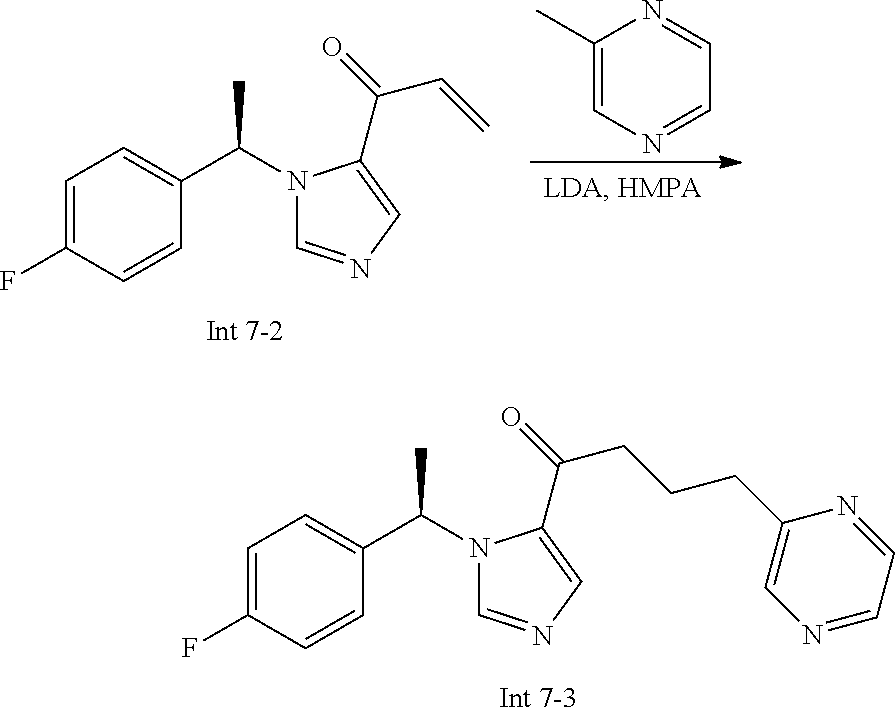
C1(C)=CN=CC=N1.C1=C(F)C=CC(C(N2C=NC=C2C(=O)C=C)C)=C1.C1=C(F)C=CC(C(N2C=NC=C2C(=O)CCCC2=CN=CC=N2)C)=C1
